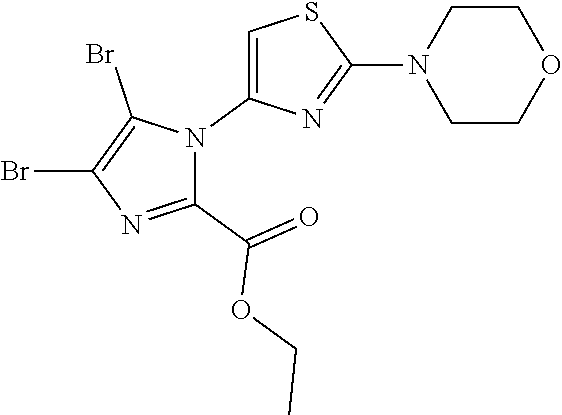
C1(C(=O)OCC)=NC(Br)=C(Br)N1C1=CSC(N2CCOCC2)=N1
